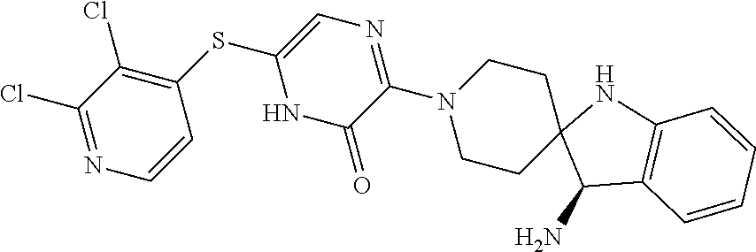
C1(Cl)=NC=CC(SC2=CN=C(N3CCC4(CC3)C(N)C3=C(N4)C=CC=C3)C(=O)N2)=C1Cl
